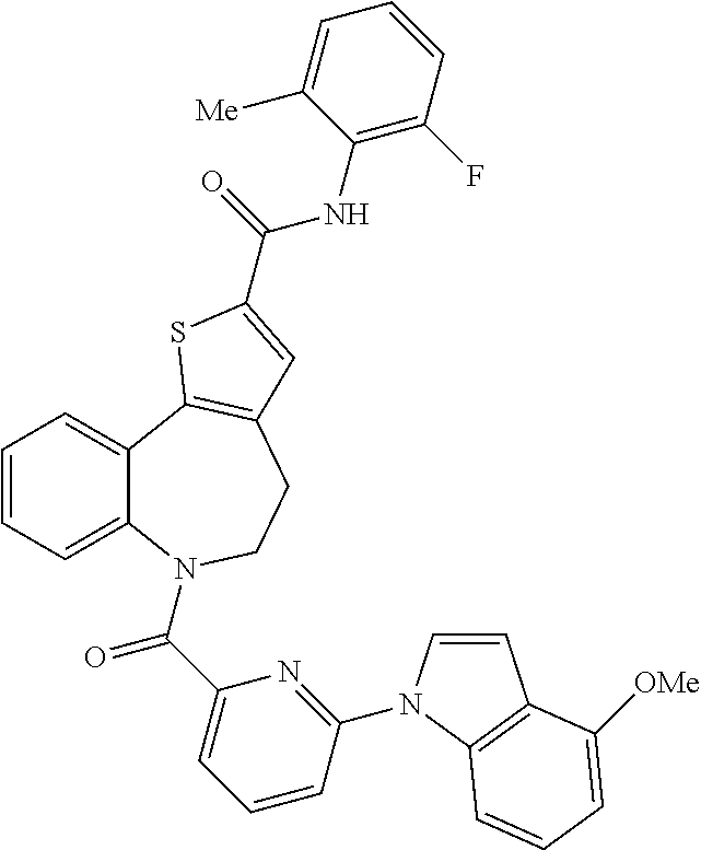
C1=CC=C2C(=C1)C1=C(CCN2C(C2=CC=CC(N3C=CC4=C3C=CC=C4[OMe])=N2)=O)C=C(C(NC2=C(F)C=CC=C2[Me])=O)S1
